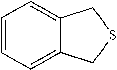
C1=CC=C2C(=C1)CSC2
